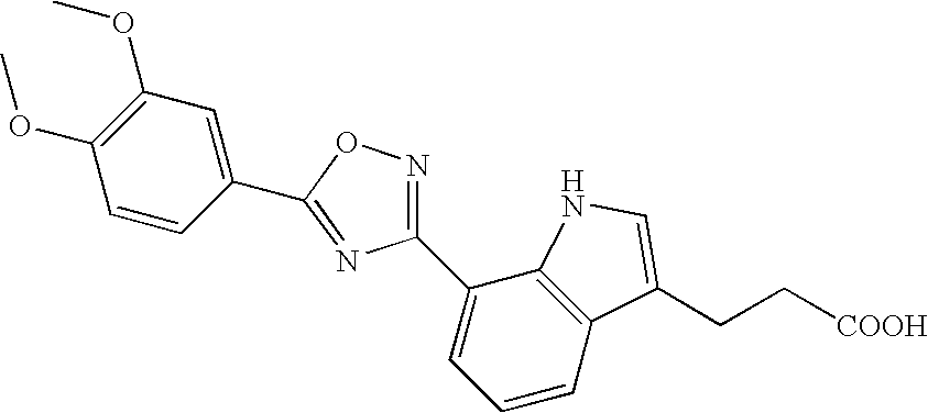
C1(C2=CC=CC3=C2NC=C3CC[COOH])=NOC(C2=CC(OC)=C(OC)C=C2)=N1
